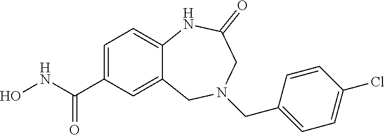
C1=C(C(NO)=O)C=C2C(=C1)NC(=O)CN(CC1=CC=C(Cl)C=C1)C2
